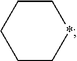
C1C*CCC1
